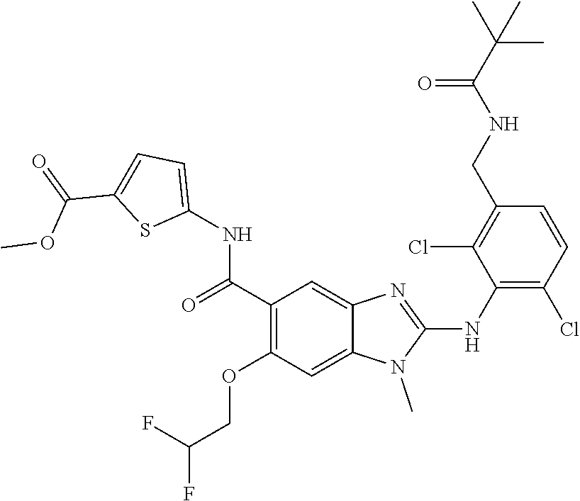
C1(C(=O)NC2=CC=C(C(OC)=O)S2)=C(OCC(F)F)C=C2C(=C1)N=C(NC1=C(Cl)C=CC(CNC(C(C)(C)C)=O)=C1Cl)N2C
